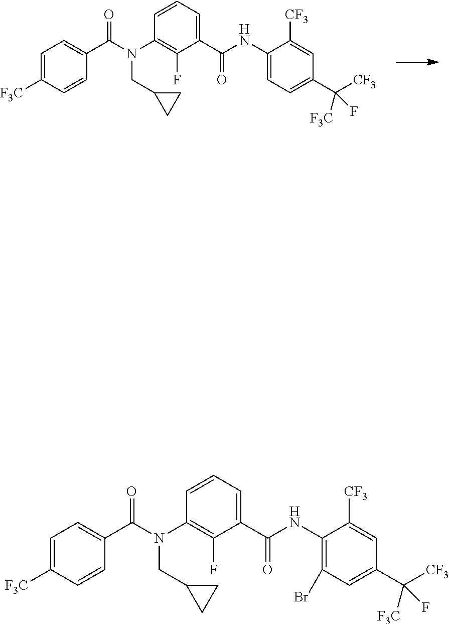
N(CC1CC1)(C1=C(F)C(C(=O)NC2=CC=C(C(F)([CF3])[F3C])C=C2[CF3])=CC=C1)C(C1=CC=C([F3C])C=C1)=O.N(CC1CC1)(C1=C(F)C(C(=O)NC2=C(Br)C=C(C(F)([CF3])[F3C])C=C2[CF3])=CC=C1)C(C1=CC=C([F3C])C=C1)=O
